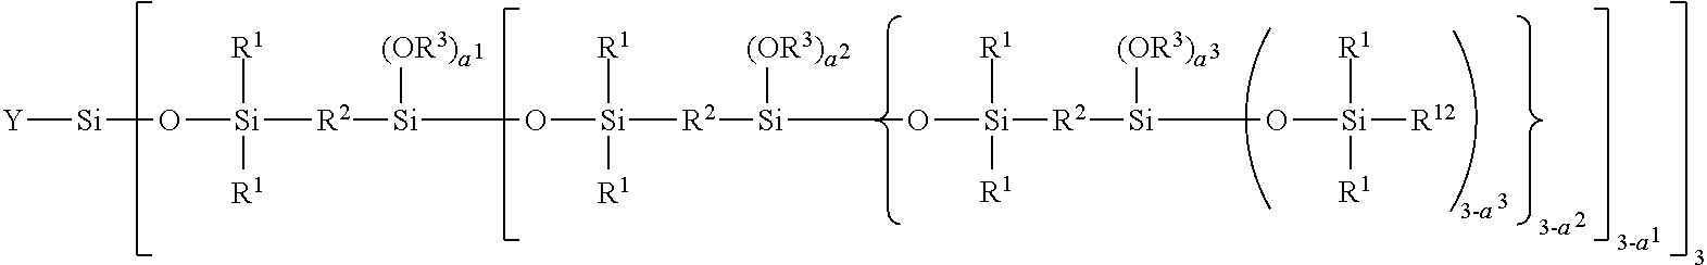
[Y][Si]O[Si]([R2][Si]([(OR3)a])O[Si]([R2][Si](O[Si]([R2][Si](O[Si]([R12])([R1])[R1])[(OR3)a])([R1])[R1])[(OR3)a])([R1])[R1])([R1])[R1]
